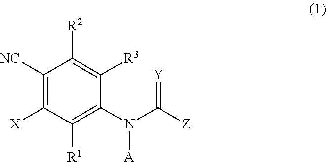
C1([NC])=C([X])C([R1])=C(N(C([Z])=[Y])[A])C([R3])=C1[R2]
